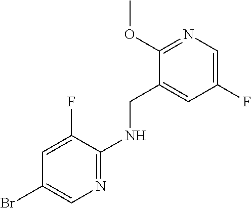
C1(OC)=NC=C(F)C=C1CNC1=NC=C(Br)C=C1F
